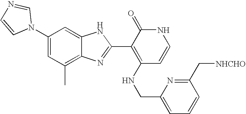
C1(C)=C2C(=CC(N3C=NC=C3)=C1)NC(C1=C(NCC3=CC=CC(C[NHCHO])=N3)C=CNC1=O)=N2
